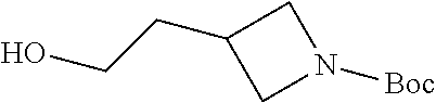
OCCC1CN([Boc])C1
